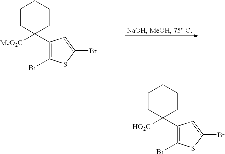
C1(C2([MeO2C])CCCCC2)=C(Br)SC(Br)=C1.C1(C2([HO2C])CCCCC2)=C(Br)SC(Br)=C1
